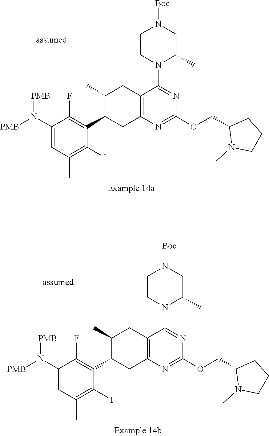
C1(OCC2CCCN2C)=NC2=C(C(N3CCN([Boc])CC3C)=N1)CC(C)C(C1=C(F)C(N([PMB])[PMB])=CC(C)=C1I)C2.C1(OCC2CCCN2C)=NC2=C(C(N3CCN([Boc])CC3C)=N1)CC(C)C(C1=C(F)C(N([PMB])[PMB])=CC(C)=C1I)C2
